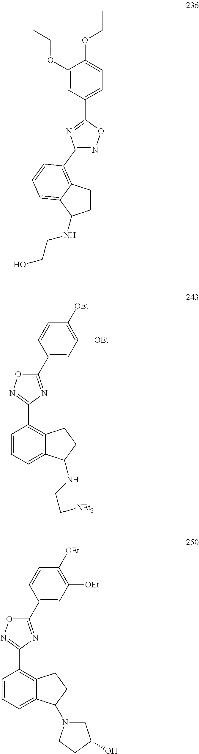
C1=CC=C2C(=C1C1=NOC(C3=CC([OEt])=C([OEt])C=C3)=N1)CCC2NCC[NEt2].N1=C(C2=C3CCC(NCCO)C3=CC=C2)N=C(C2=CC=C(OCC)C(OCC)=C2)O1.C1=CC=C2C(=C1C1=NOC(C3=CC([OEt])=C([OEt])C=C3)=N1)CCC2N1CC(O)CC1
